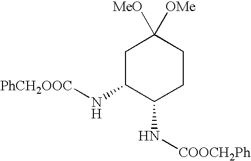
C1C(N[PhCH2OOC])C(N[COOCH2Ph])CCC1([MeO])[OMe]
